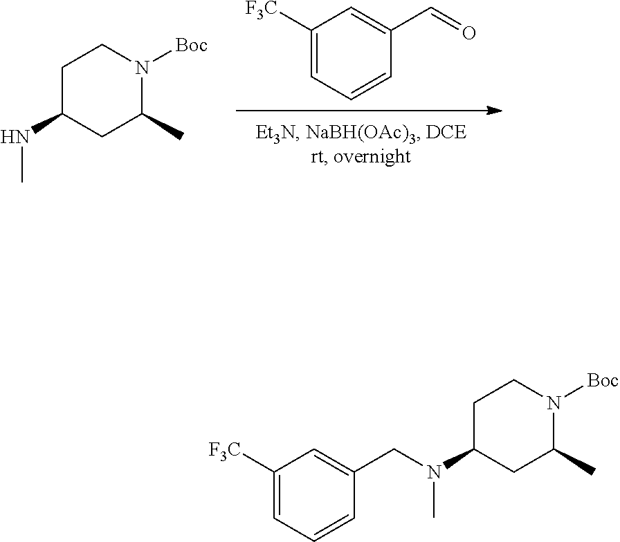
O=CC1=CC([F3C])=CC=C1.C1C(NC)CC(C)N([Boc])C1.C1C(N(C)CC2=CC([F3C])=CC=C2)CC(C)N([Boc])C1
